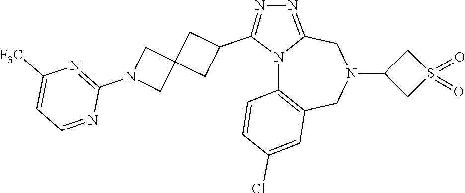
N12C3=C(CN(C4CS(=O)(=O)C4)CC1=NN=C2C1CC2(C1)CN(C1=NC([F3C])=CC=N1)C2)C=C(Cl)C=C3
